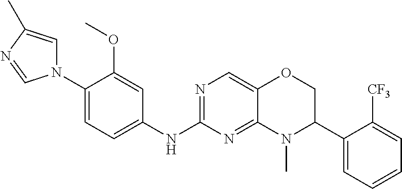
N1(C2=CC=C(NC3=NC=C4C(=N3)N(C)C(C3=CC=CC=C3[CF3])CO4)C=C2OC)C=C(C)N=C1
